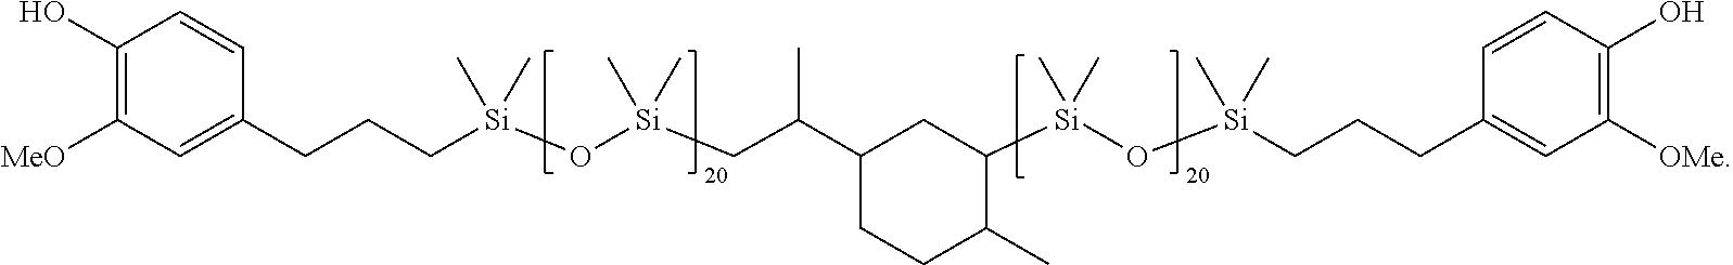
C1(O)=C([MeO])C=C(CCC[Si](O[Si](CC(C2CC([Si](O[Si](CCCC3=CC([OMe])=C(O)C=C3)(C)C)(C)C)C(C)CC2)C)(C)C)(C)C)C=C1
